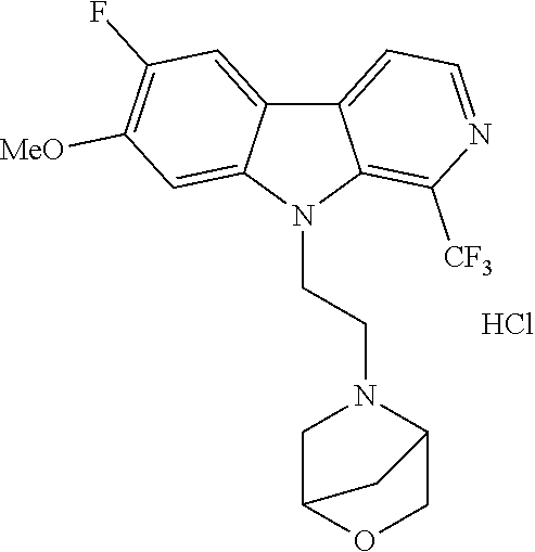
C12=CC=NC([CF3])=C1N(CCN1CC3OCC1C3)C1=CC([MeO])=C(F)C=C21.Cl
